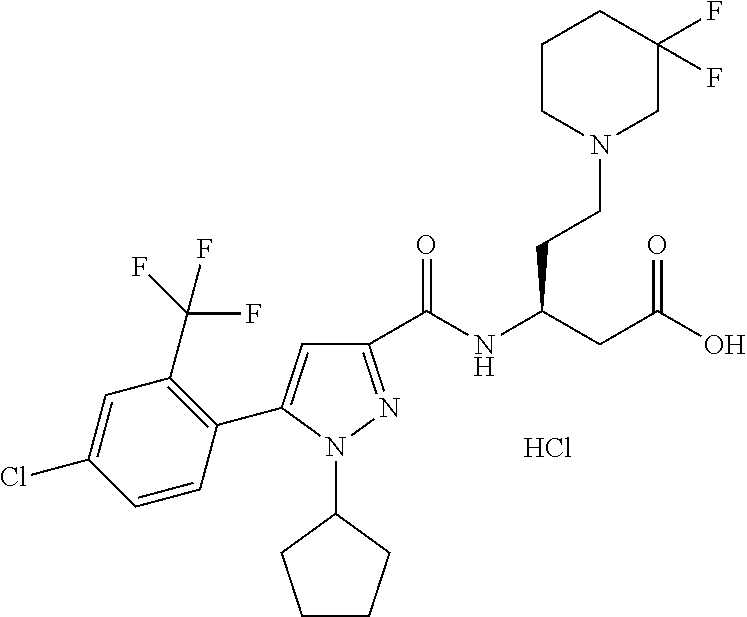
C1(C(NC(CC(O)=O)CCN2CC(F)(F)CCC2)=O)=NN(C2CCCC2)C(C2=C(C(F)(F)F)C=C(Cl)C=C2)=C1.Cl
